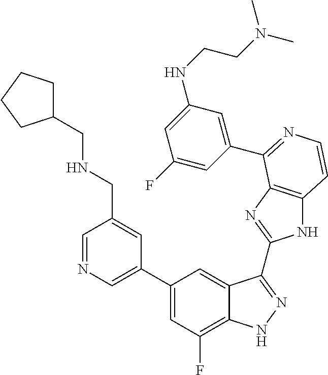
C1=C(C2=CC(F)=C3C(=C2)C(C2=NC4=C(N2)C=CN=C4C2=CC(NCCN(C)C)=CC(F)=C2)=NN3)C=C(CNCC2CCCC2)C=N1
